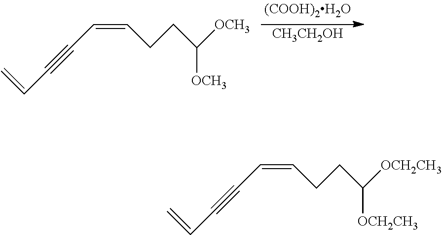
C=CC#CC=CCCC([OCH3])[OCH3].[CH3CH2OH].C=CC#CC=CCCC([OCH2CH3])[OCH2CH3]
